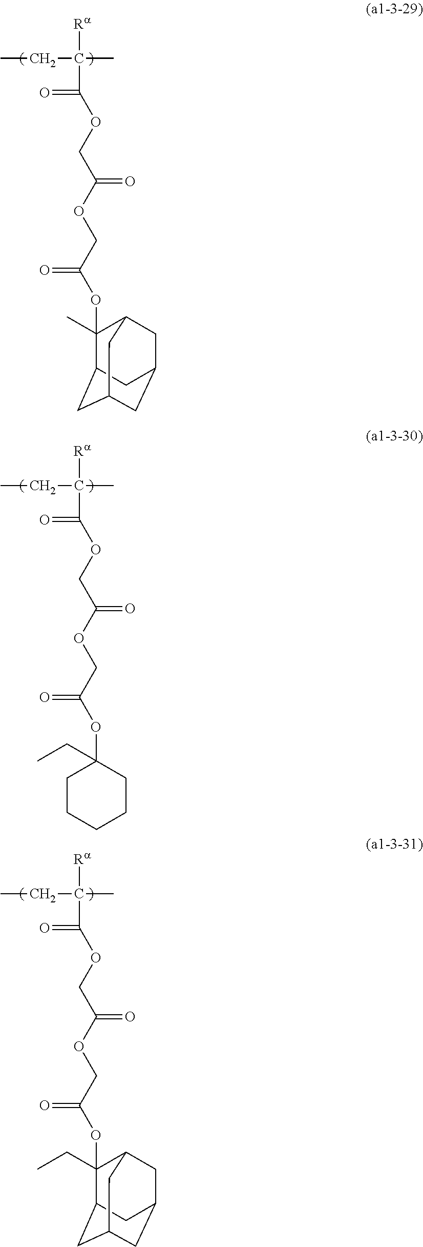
CCC(C)([Ra])C(=O)OCC(OCC(OC1(C)C2CC3CC(CC1C3)C2)=O)=O.CCC(C)([Ra])C(=O)OCC(OCC(OC1(CC)CCCCC1)=O)=O.CCC(C)([Ra])C(=O)OCC(OCC(OC1(CC)C2CC3CC(CC1C3)C2)=O)=O
